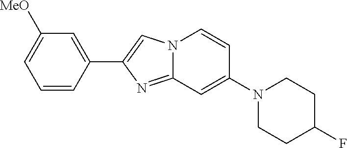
N12C(=NC(C3=CC([MeO])=CC=C3)=C1)C=C(N1CCC(F)CC1)C=C2
